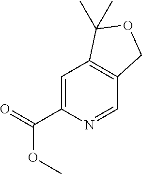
C1=C(C(OC)=O)N=CC2=C1C(C)(C)OC2
